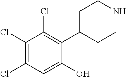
C1(Cl)=C(Cl)C=C(O)C(C2CCNCC2)=C1Cl
